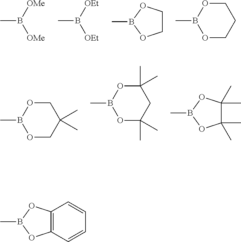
CB([OMe])[OMe].C1COB(C)O1.CB([OEt])[OEt].CB1OCCCO1.CB1OCC(C)(C)CO1.CB1OC(C)(C)CC(C)(C)O1.C1(C)(C)C(C)(C)OB(C)O1.C12=C(OB(C)O1)C=CC=C2
